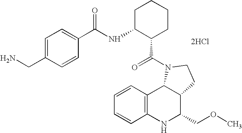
C1=CC2=C(C=C1)NC(COC)C1C2N(C(=O)C2CCCCC2NC(=O)C2=CC=C(CN)C=C2)CC1.[2HCl]
